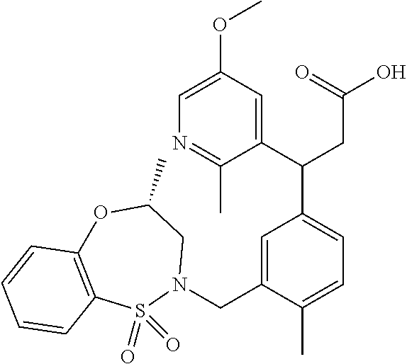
C1(C)=NC=C(OC)C=C1C(CC(=O)O)C1=CC=C(C)C(CN2CC(C)OC3=C(S2(=O)=O)C=CC=C3)=C1
